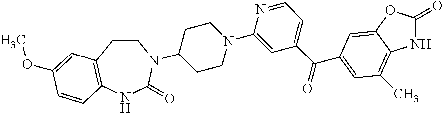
C1CC2=C(NC(=O)N1C1CCN(C3=CC(C(=O)C4=CC(C)=C5NC(=O)OC5=C4)=CC=N3)CC1)C=CC(OC)=C2
